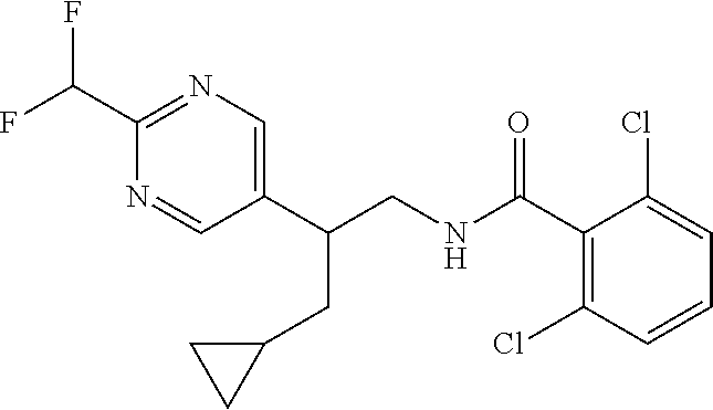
C1(C(CNC(C2=C(Cl)C=CC=C2Cl)=O)CC2CC2)=CN=C(C(F)F)N=C1
